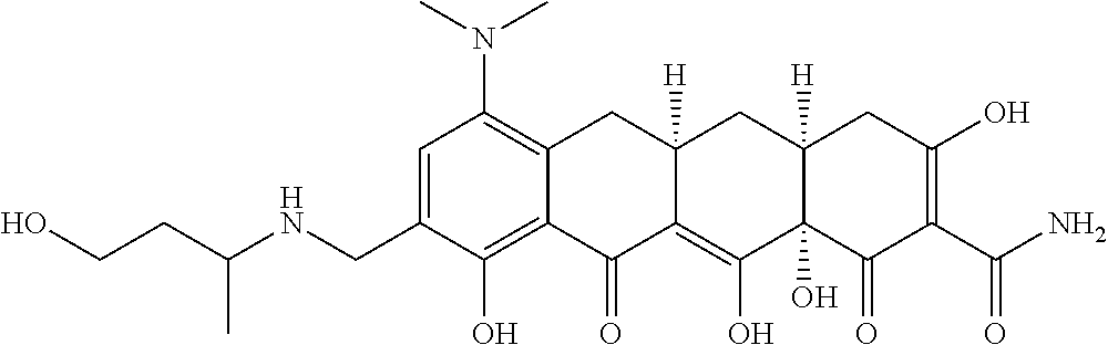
C1=C(CNC(CCO)C)C(O)=C2C(=C1N(C)C)CC1([H])C(=C(O)C3(O)C([H])(C1)CC(O)=C(C(N)=O)C3=O)C2=O
